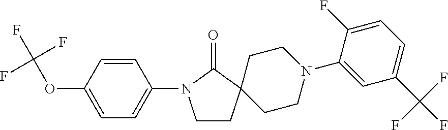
C1CC2(C(=O)N1C1=CC=C(OC(F)(F)F)C=C1)CCN(C1=CC(C(F)(F)F)=CC=C1F)CC2
